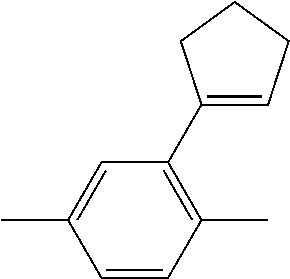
C1=CC(C)=C(C2=CCCC2)C=C1C
